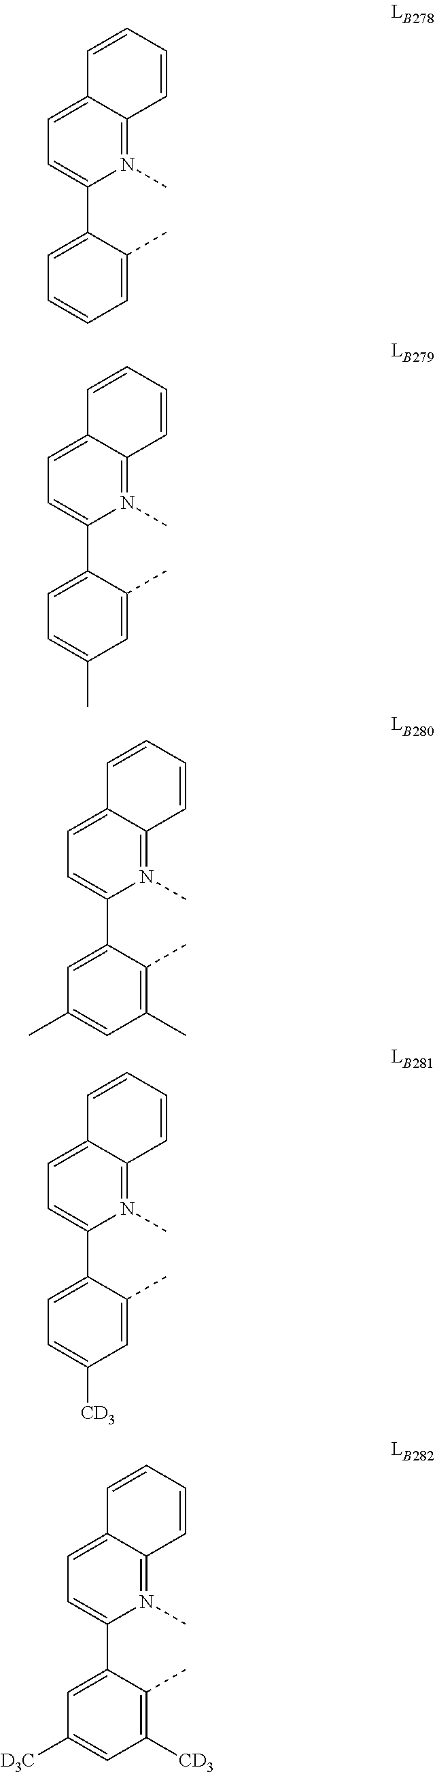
C1=C(C2=CC=C3C(=N2C)C=CC=C3)C(C)=CC(C)=C1.C1=C(C2=CC=C3C(=N2C)C=CC=C3)C(C)=C(C)C=C1C.C1=C(C2=CC=C3C(=N2C)C=CC=C3)C(C)=CC([CD3])=C1.C1=C(C2=CC=C3C(=N2C)C=CC=C3)C(C)=C([CD3])C=C1[D3C].C1=C(C2=CC=C3C(=N2C)C=CC=C3)C(C)=CC=C1
